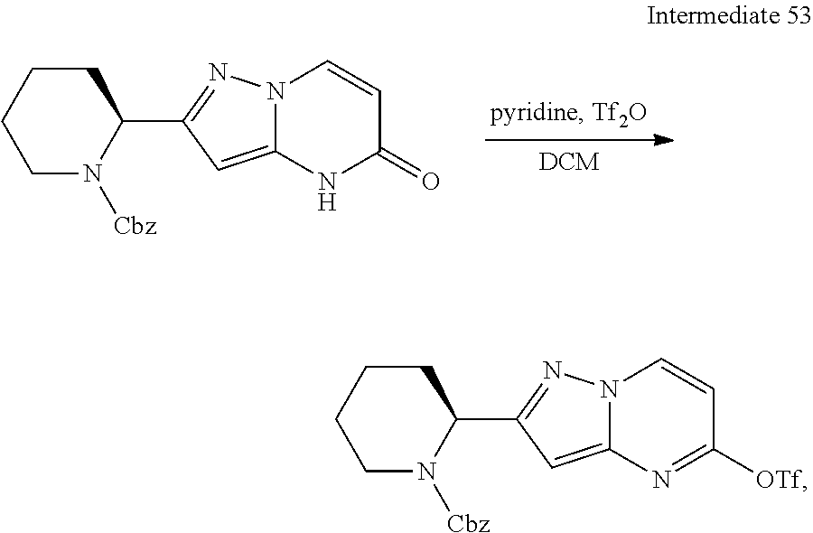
C1N([Cbz])C(C2=NN3C(=C2)NC(=O)C=C3)CCC1.C1N([Cbz])C(C2=NN3C(=C2)N=C([OTf])C=C3)CCC1
